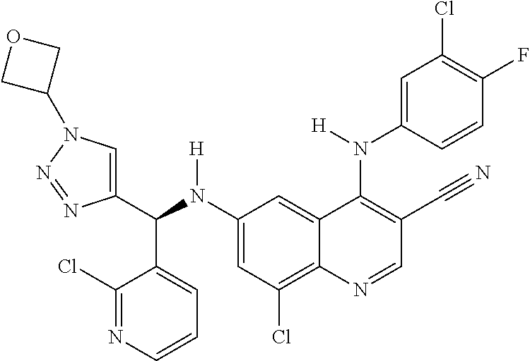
C1(N(C(C2=CN(C3COC3)N=N2)C2=CC=CN=C2Cl)[H])=CC(Cl)=C2C(=C1)C(N(C1=CC(Cl)=C(F)C=C1)[H])=C(C#N)C=N2
